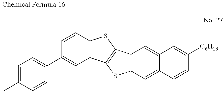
C12=C(C=C3C(=C1)C=C([C6H13])C=C3)SC1=C2SC2=C1C=C(C1=CC=C(C)C=C1)C=C2
